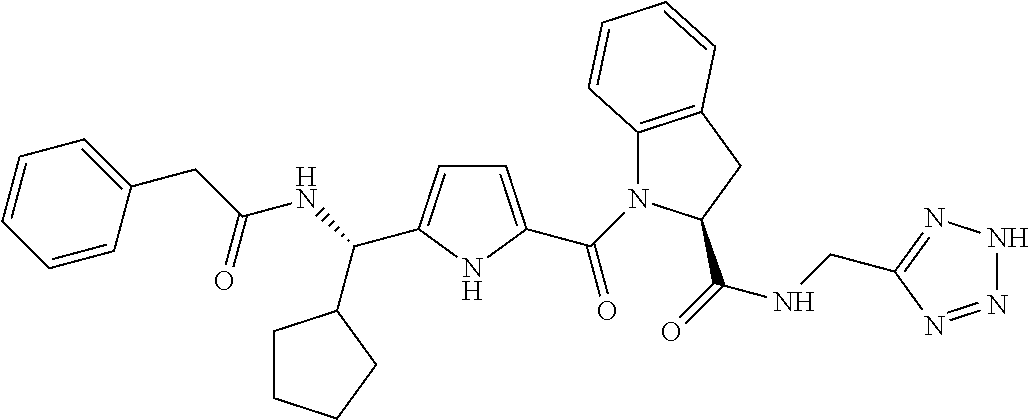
C1=C(C(=O)N2C3=C(CC2C(=O)NCC2=NNN=N2)C=CC=C3)NC(C(NC(CC2=CC=CC=C2)=O)C2CCCC2)=C1
